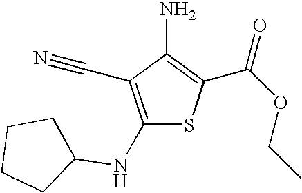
C1(NC2CCCC2)=C(C#N)C(N)=C(C(OCC)=O)S1
